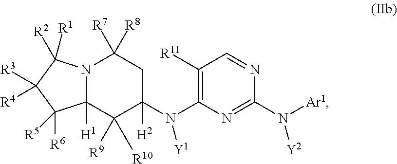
N12C([H1])(C([R9])([R10])C(N(C3=C([R11])C=NC(N([Ar1])[Y2])=N3)[Y1])([H2])CC1([R7])[R8])C([R5])([R6])C([R3])([R4])C2([R1])[R2]
